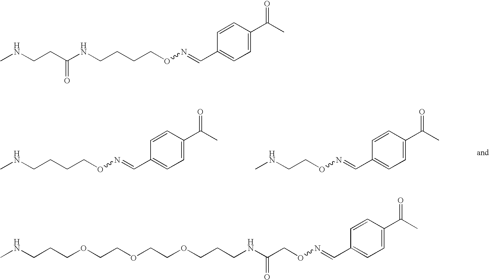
CNCCCCON=CC1=CC=C(C(C)=O)C=C1.CNCCON=CC1=CC=C(C(C)=O)C=C1.CNCCC(NCCCCON=CC1=CC=C(C(C)=O)C=C1)=O.O(CCOCCCNC(CON=CC1=CC=C(C(C)=O)C=C1)=O)CCOCCCNC
